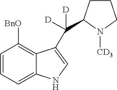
C1=CC=C2C(=C1[BnO])C(C([D])([D])C1CCCN1[CD3])=CN2
